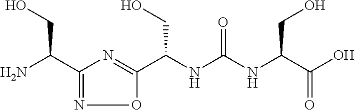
C(NC(NC(C(O)=O)CO)=O)(C1=NC(C(N)CO)=NO1)CO
